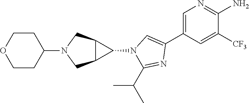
C1COCCC1N1CC2C(C1)C2N1C(C(C)C)=NC(C2=CN=C(N)C([CF3])=C2)=C1
